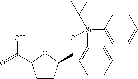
C1CC(CO[Si](C(C)(C)C)(C2=CC=CC=C2)C2=CC=CC=C2)OC1C(=O)O
